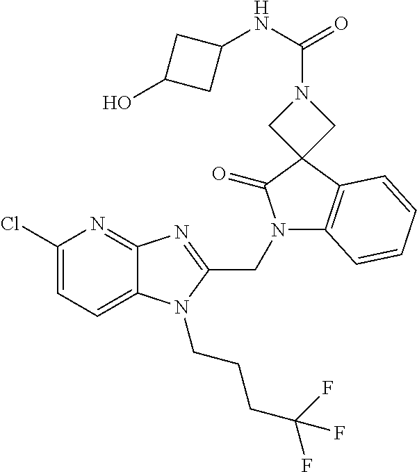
C1(Cl)=CC=C2C(=N1)N=C(CN1C3=C(C4(C1=O)CN(C(NC1CC(O)C1)=O)C4)C=CC=C3)N2CCCC(F)(F)F
